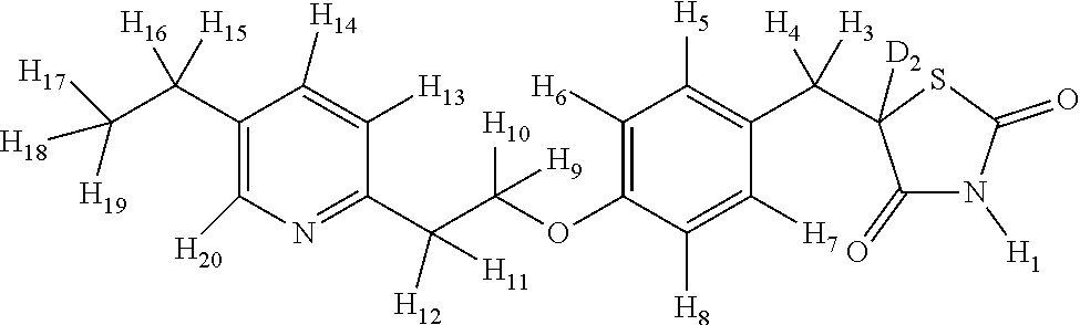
C1(C(C([H19])([H18])[H17])([H16])[H15])=C([H20])N=C(C(C(OC2=C([H6])C([H5])=C(C([H4])([H3])C3([D2])C(=O)N([H1])C(=O)S3)C([H7])=C2[H8])([H10])[H9])([H12])[H11])C([H13])=C1[H14]
